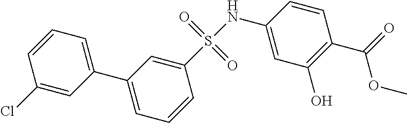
C1=CC=C(C2=CC=CC(S(NC3=CC(O)=C(C(=O)OC)C=C3)(=O)=O)=C2)C=C1Cl
